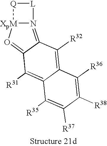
C12=C([R32])C3=N4[XpM](O=C3C([R31])=C1C([R35])=C([R37])C([R38])=C2[R36])[Q][L]4
